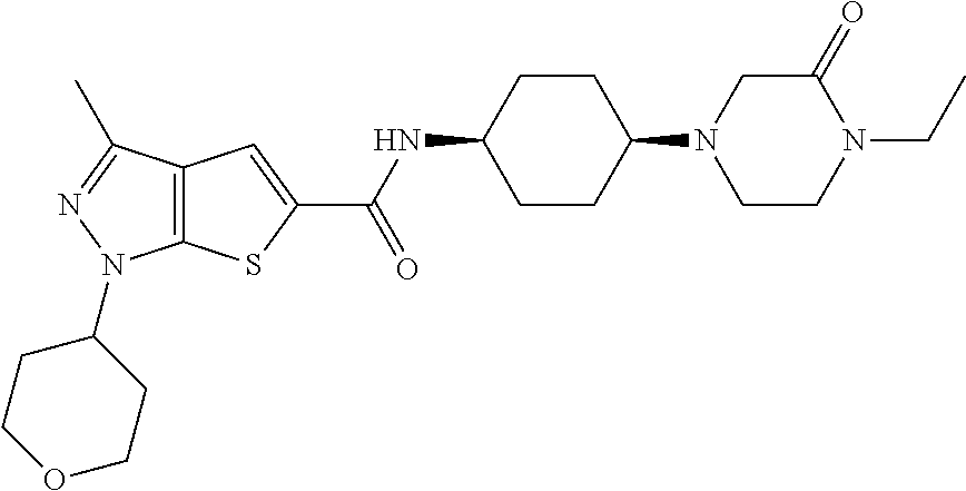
C12=C(SC(C(NC3CCC(N4CC(=O)N(CC)CC4)CC3)=O)=C1)N(C1CCOCC1)N=C2C
